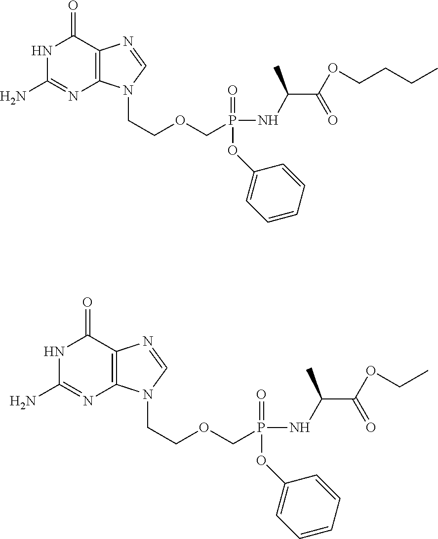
N1C(N)=NC2=C(C1=O)N=CN2CCOCP(=O)(OC1=CC=CC=C1)NC(C(OCCCC)=O)C.N1C(N)=NC2=C(C1=O)N=CN2CCOCP(=O)(OC1=CC=CC=C1)NC(C(OCC)=O)C
